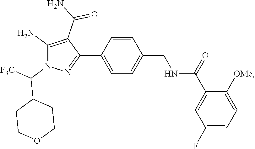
C1=CC(CNC(C2=CC(F)=CC=C2[OMe])=O)=CC=C1C1=NN(C([F3C])C2CCOCC2)C(N)=C1C(N)=O
